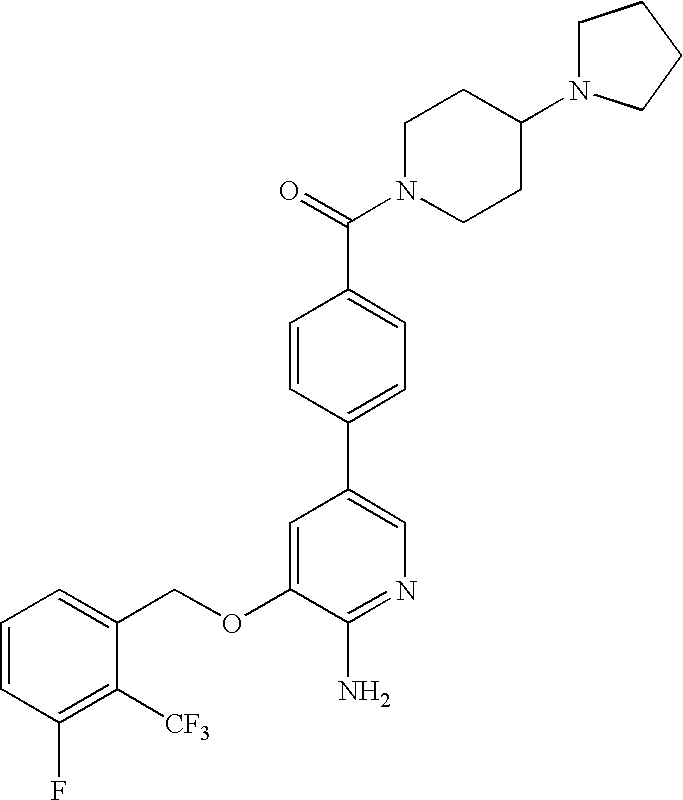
C1=CC(F)=C([CF3])C(COC2=CC(C3=CC=C(C(=O)N4CCC(N5CCCC5)CC4)C=C3)=CN=C2N)=C1
